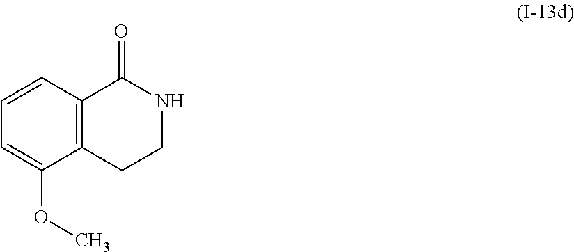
C12=C(C=CC=C1OC)C(=O)NCC2
